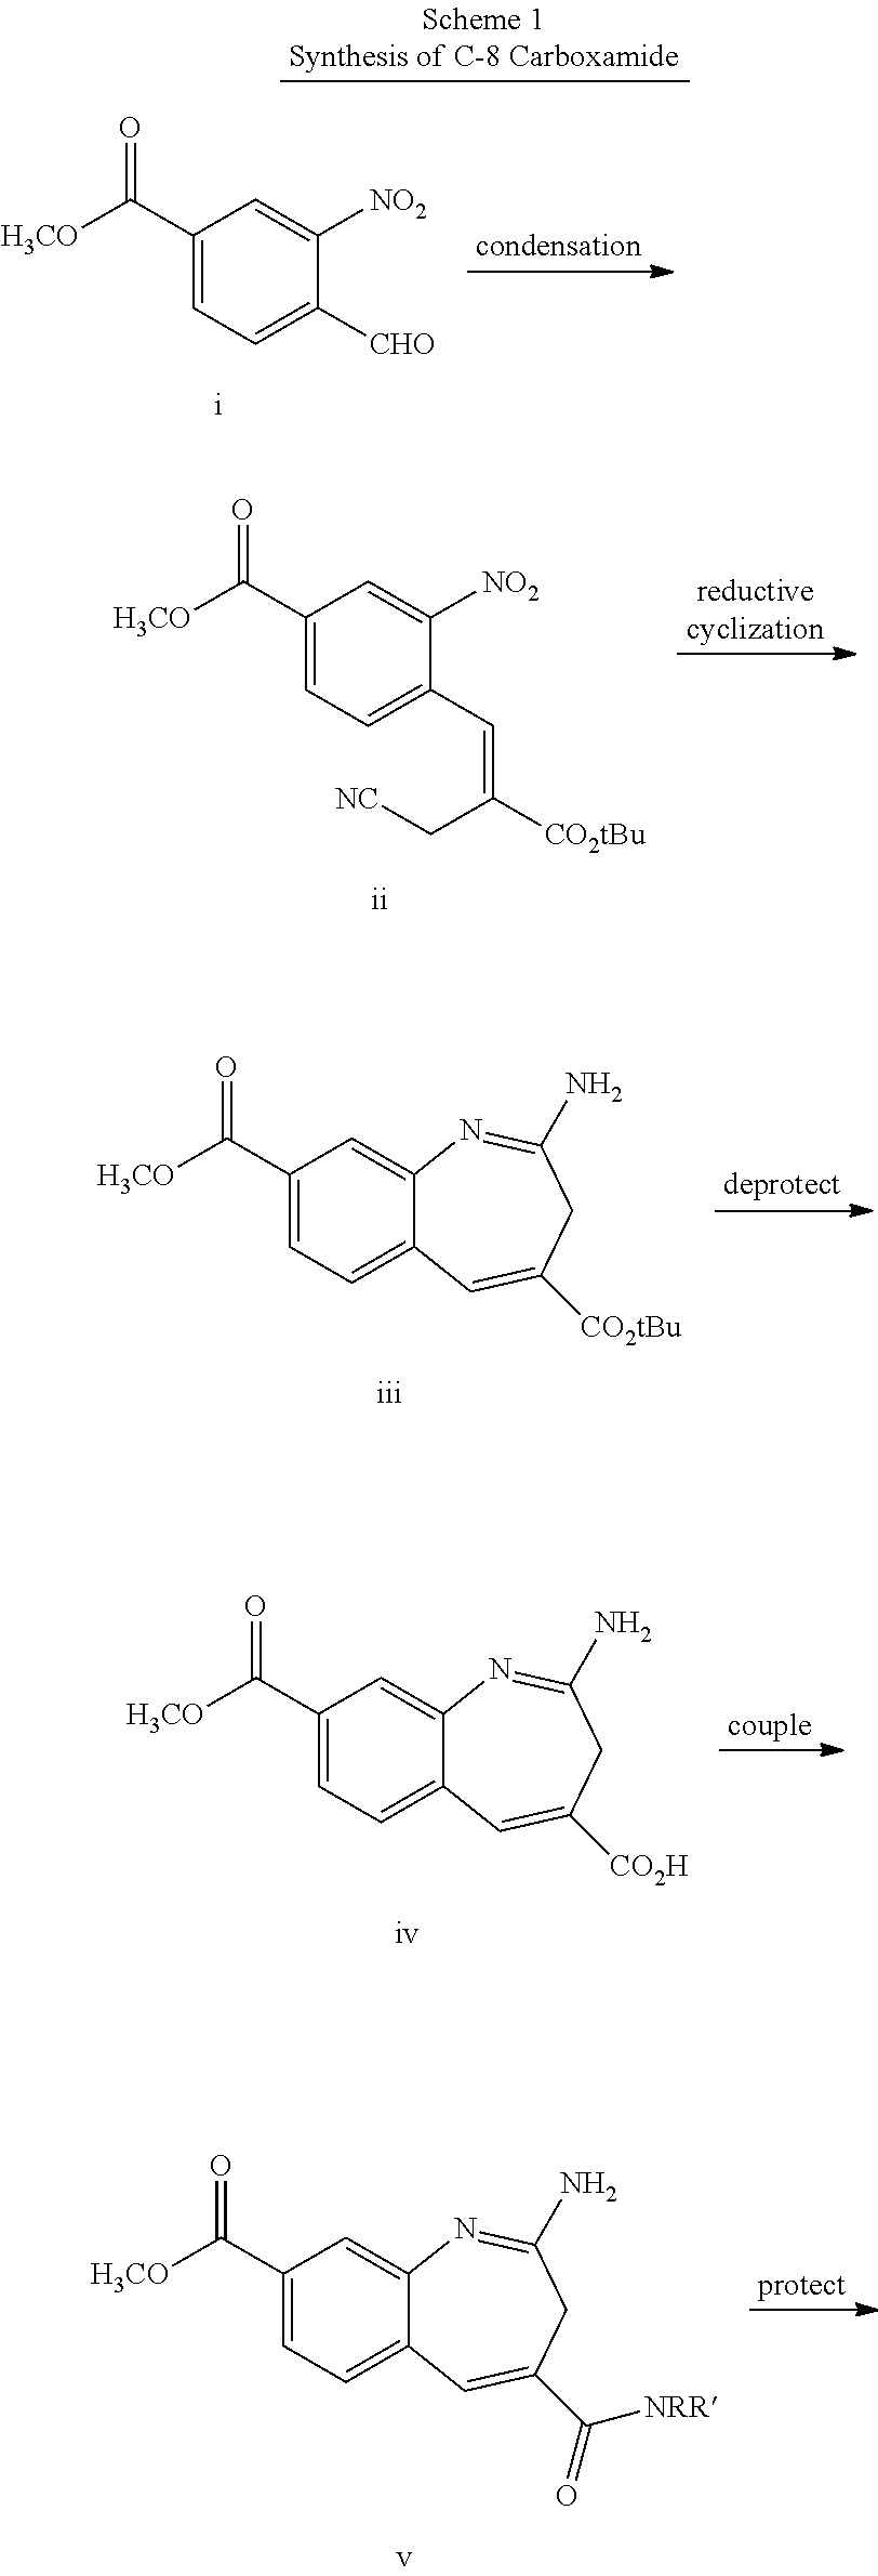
C1(C([H3CO])=O)=CC=C([CHO])C([NO2])=C1.C1(C([H3CO])=O)=CC=C(C=C([CO2tBu])C[NC])C([NO2])=C1.C1(C([H3CO])=O)=CC=C2C(=C1)N=C(N)CC([CO2tBu])=C2.C1(C([H3CO])=O)=CC=C2C(=C1)N=C(N)CC([CO2H])=C2.C1(C([H3CO])=O)=CC=C2C(=C1)N=C(N)CC(C([NRR])=O)=C2
